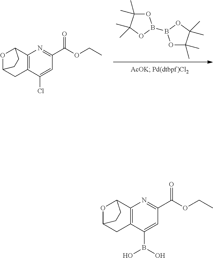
O1C(C)(C)C(C)(C)OB1B1OC(C)(C)C(C)(C)O1.C12=C(C(Cl)=CC(C(OCC)=O)=N1)CC1OC2CC1.C12=C(C(B(O)O)=CC(C(OCC)=O)=N1)CC1OC2CC1
